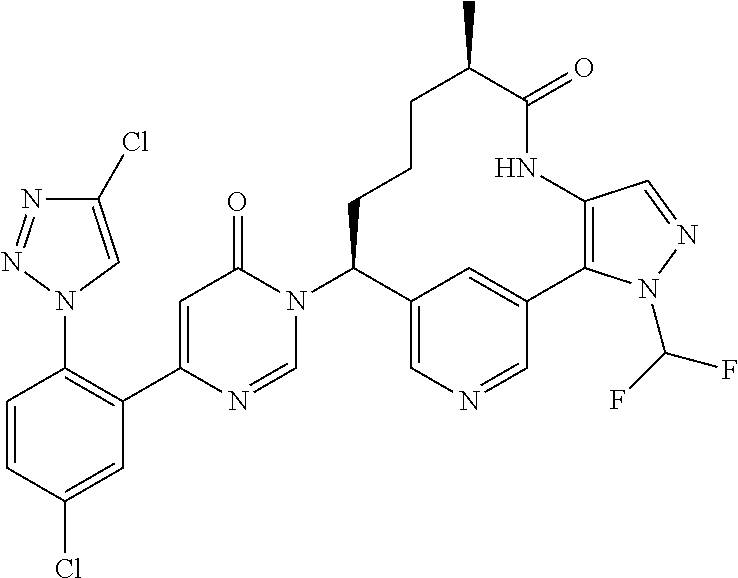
N1=NN(C2=C(C3=CC(=O)N(C4C5=CN=CC(=C5)C5=C(NC(=O)C(C)CCC4)C=NN5C(F)F)C=N3)C=C(Cl)C=C2)C=C1Cl
